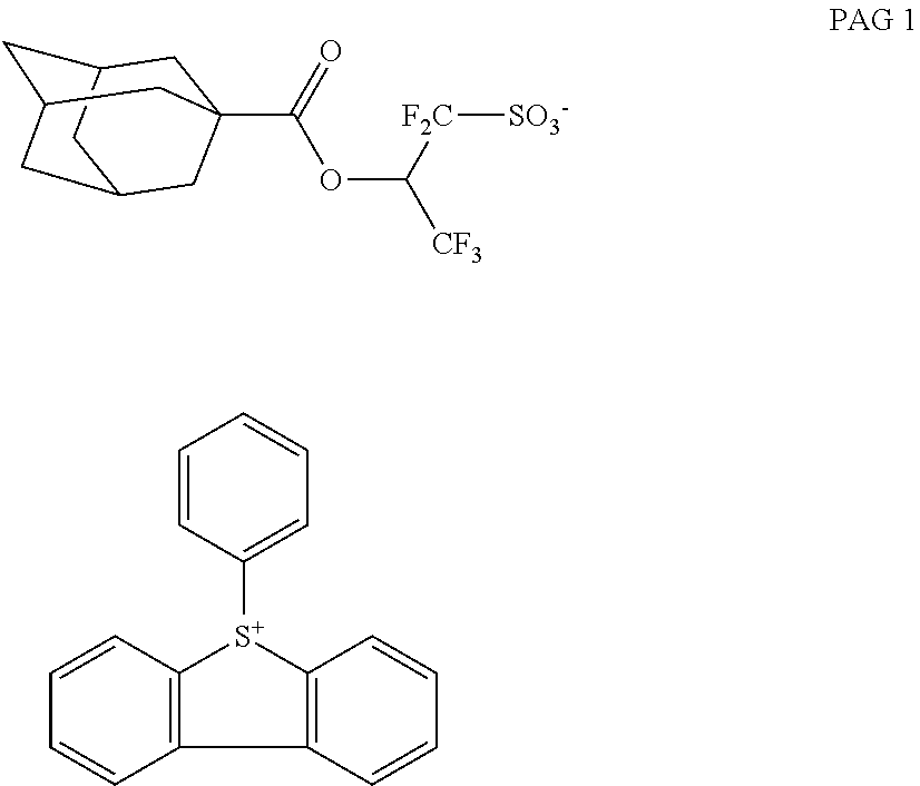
C1C2CC3CC(CC1(C(OC([F2C][SO3-])[CF3])=O)C3)C2.C1=CC([S+]2C3=C(C=CC=C3)C3=C2C=CC=C3)=CC=C1
